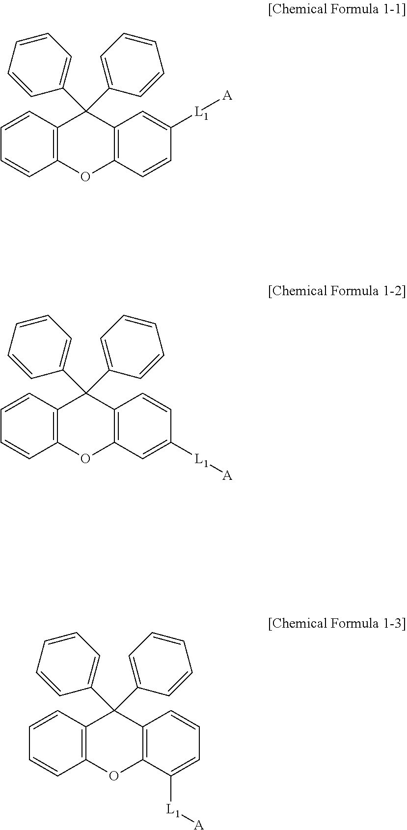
C12=C(C=CC=C1)C(C1=CC=CC=C1)(C1=CC=CC=C1)C1=C(O2)C=CC([L1][A])=C1.C12=C(C=CC=C1)C(C1=CC=CC=C1)(C1=CC=CC=C1)C1=C(O2)C=C([L1][A])C=C1.C12=C(C=CC=C1)C(C1=CC=CC=C1)(C1=CC=CC=C1)C1=C(O2)C([L1][A])=CC=C1
